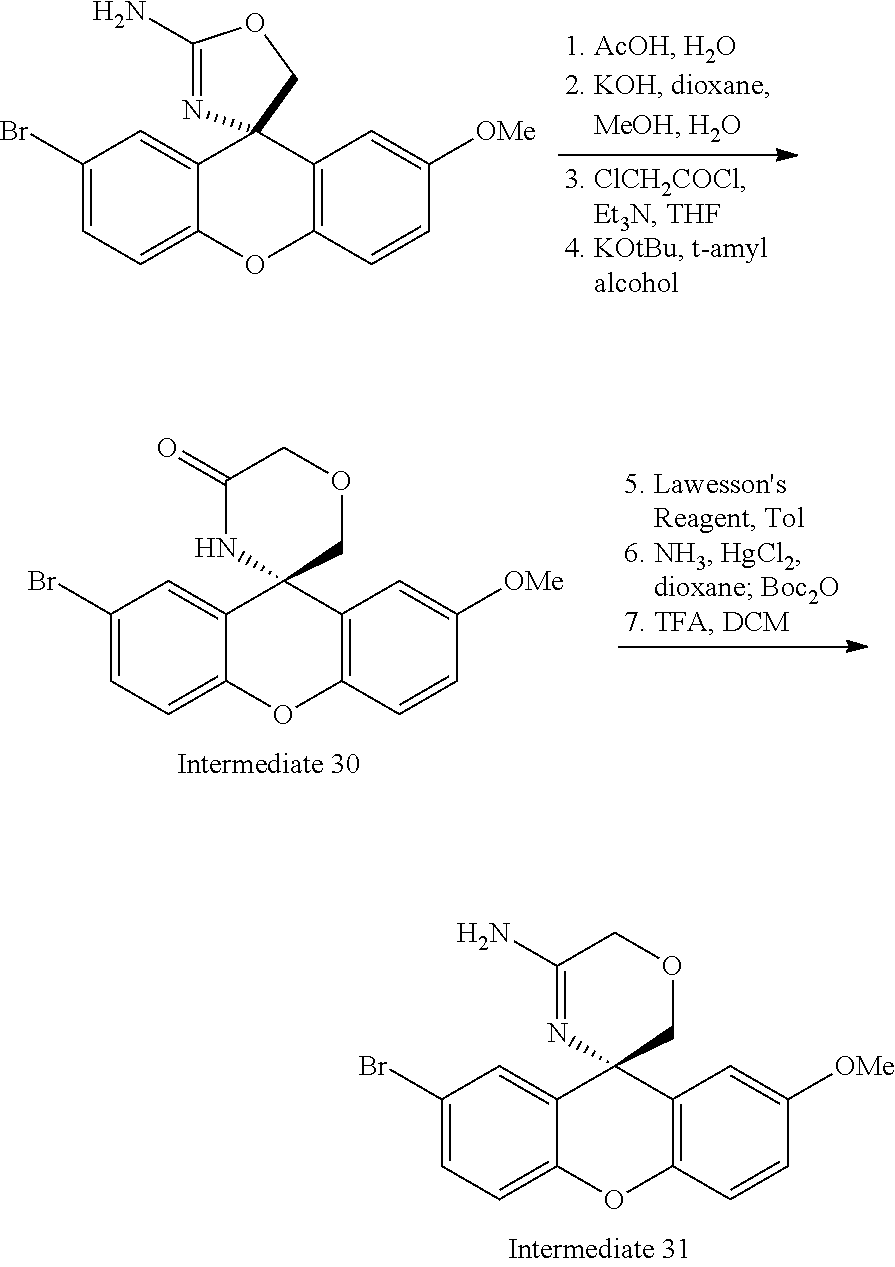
C1(Br)=CC=C2C(=C1)C1(C3=C(O2)C=CC([OMe])=C3)N=C(N)OC1.C1(Br)=CC=C2C(=C1)C1(C3=C(O2)C=CC([OMe])=C3)COCC(=O)N1.C1(Br)=CC=C2C(=C1)C1(C3=C(O2)C=CC([OMe])=C3)COCC(N)=N1
